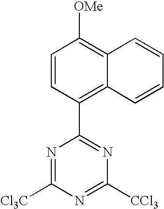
C1=CC(C2=NC([CCl3])=NC([Cl3C])=N2)=C2C(=C1[OMe])C=CC=C2
